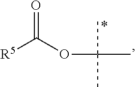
[R5]C(OC(C)(C)C)=O
